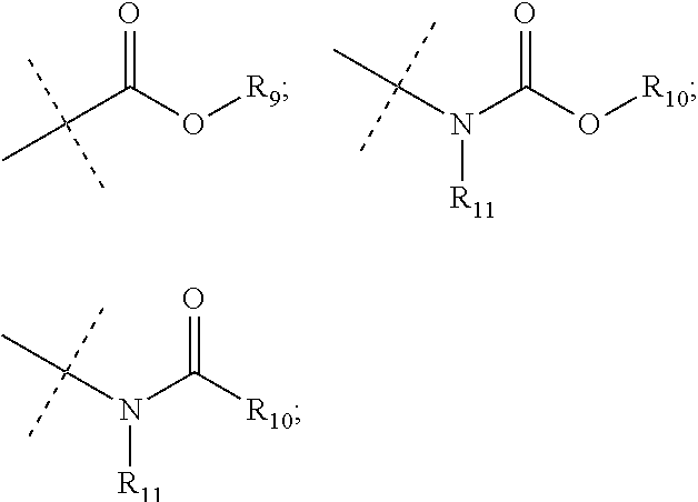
C(C(O[R9])=O)(C)(C)C.N(C(O[R10])=O)(C(C)(C)C)[R11].N(C([R10])=O)(C(C)(C)C)[R11]
